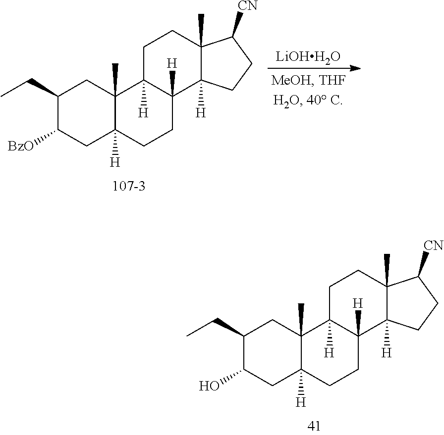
C1(CC)C(O)CC2([H])C(C)(C1)C1([H])C([H])(CC2)C2([H])C(C)(CC1)C([CN])CC2.C1(CC)C([BzO])CC2([H])C(C)(C1)C1([H])C([H])(CC2)C2([H])C(C)(CC1)C([CN])CC2.[LiOHH2O]
